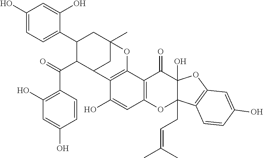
C1(C(C2C3C4=C(C5=C(C=C4O)OC4(CC=C(C)C)C(O)(C5=O)OC5=C4C=CC(O)=C5)OC(C)(C3)CC2C2=CC=C(O)C=C2O)=O)=C(O)C=C(O)C=C1
